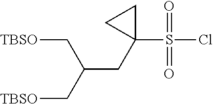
C([TBSO])C(C[TBSO])CC1(S(Cl)(=O)=O)CC1
